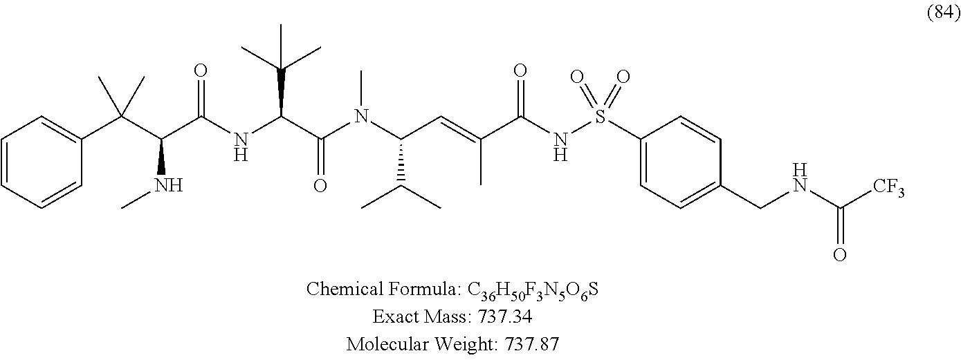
C1=CC=CC(C(C(C(NC(C(N(C(C=C(C(NS(C2=CC=C(CNC([CF3])=O)C=C2)(=O)=O)=O)C)C(C)C)C)=O)C(C)(C)C)=O)NC)(C)C)=C1
